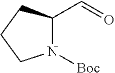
N1([Boc])C(C=O)CCC1
